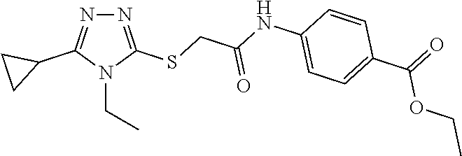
N1=C(SCC(NC2=CC=C(C(=O)OCC)C=C2)=O)N(CC)C(C2CC2)=N1
